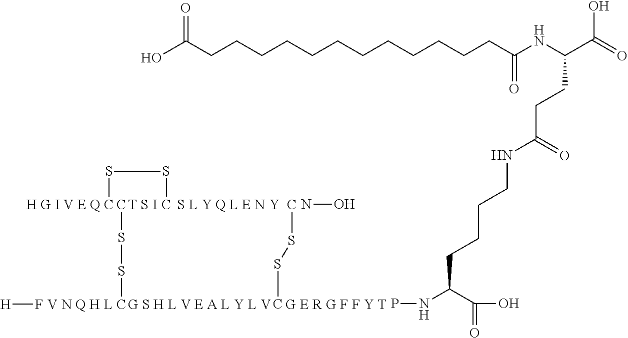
CSSC.CSSC.[T S I].CSSC.NO.[H]F.C(CCCCCCCCCCCCC(NC(CCC(NCCCCC(NP)C(O)=O)=O)C(=O)O)=O)(O)=O
